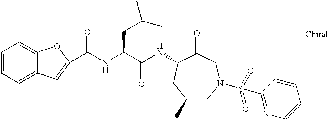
C1=CC=C2C(=C1)OC(C(NC(C(NC1C(=O)CN(S(C3=NC=CC=C3)(=O)=O)CC(C)C1)=O)CC(C)C)=O)=C2
